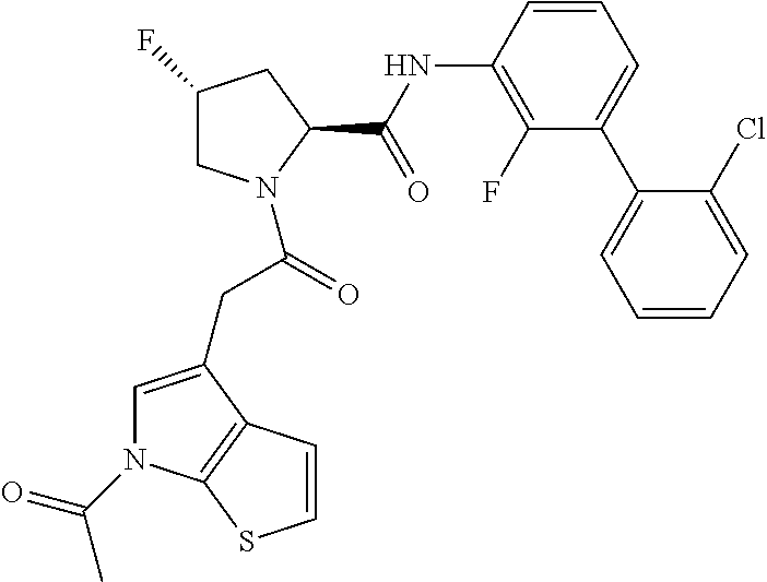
C1C(F)CC(C(NC2=C(F)C(C3=CC=CC=C3Cl)=CC=C2)=O)N1C(=O)CC1=CN(C(=O)C)C2=C1C=CS2
